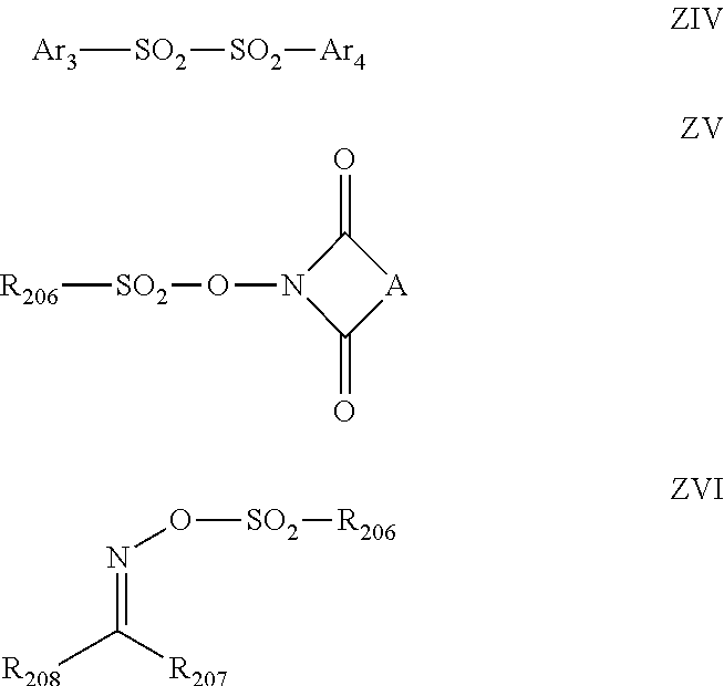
[Ar3][SO2][SO2][Ar4].[R206][SO2]ON1C(=O)[A]C1=O.[R208]C([R207])=NO[SO2][R206]
